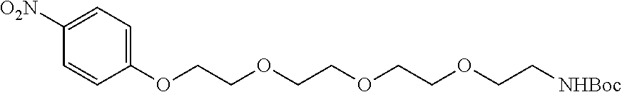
C1([O2N])=CC=C(OCCOCCOCCOCC[NHBoc])C=C1
